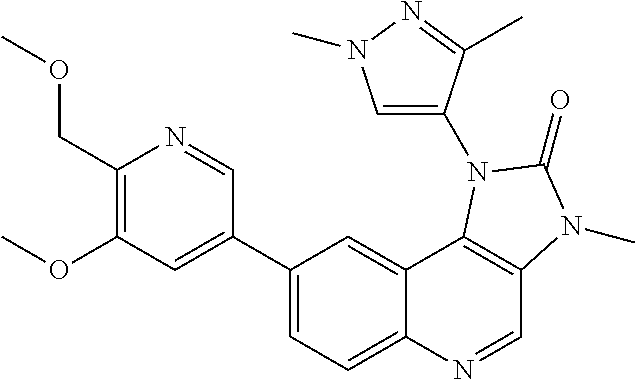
C1(COC)=C(OC)C=C(C2=CC=C3C(=C2)C2=C(C=N3)N(C)C(=O)N2C2=CN(C)N=C2C)C=N1
